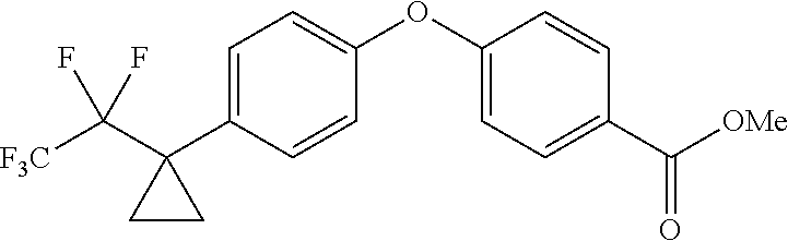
C1=C(C2(C([F3C])(F)F)CC2)C=CC(OC2=CC=C(C([OMe])=O)C=C2)=C1
